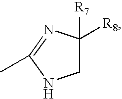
C1C([R7])([R8])N=C(C)N1
